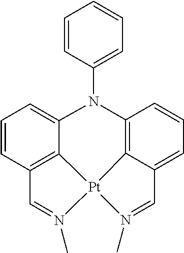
C12=C3C(=CC=C1)N(C1=CC=CC=C1)C1=C4C(=CC=C1)C=N(C)[Pt]34N(C)=C2
